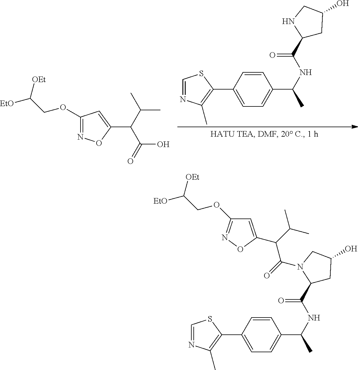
C1=C(C(NC(=O)C2CC(O)CN2)C)C=CC(C2=C(C)N=CS2)=C1.C1(OCC([OEt])[EtO])=NOC(C(C(C)C)C(=O)O)=C1.C1=C(C(NC(=O)C2CC(O)CN2C(=O)C(C(C)C)C2=CC(OCC([EtO])[OEt])=NO2)C)C=CC(C2=C(C)N=CS2)=C1
